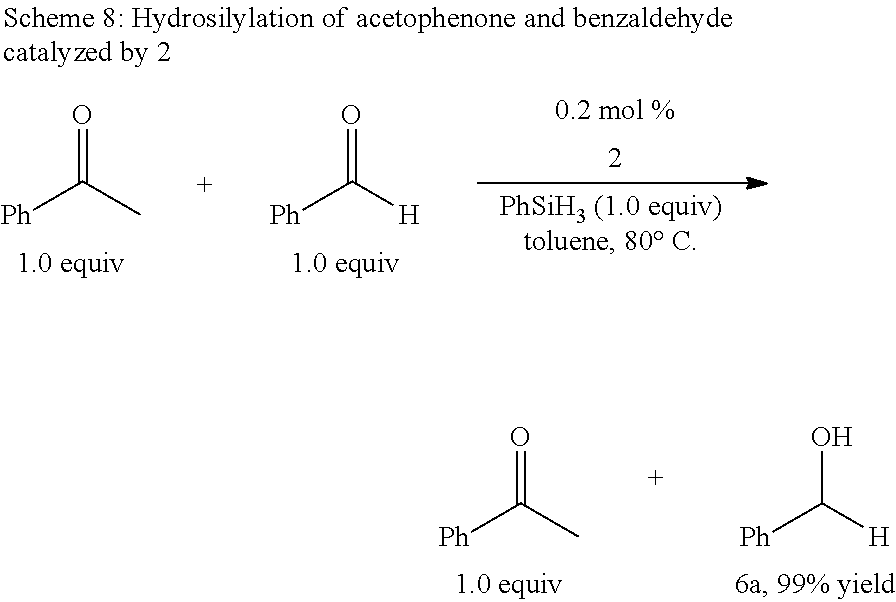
[Ph]C([H])=O.[Ph]C(C)=O.[Ph]C(C)=O.[Ph]C([H])O
